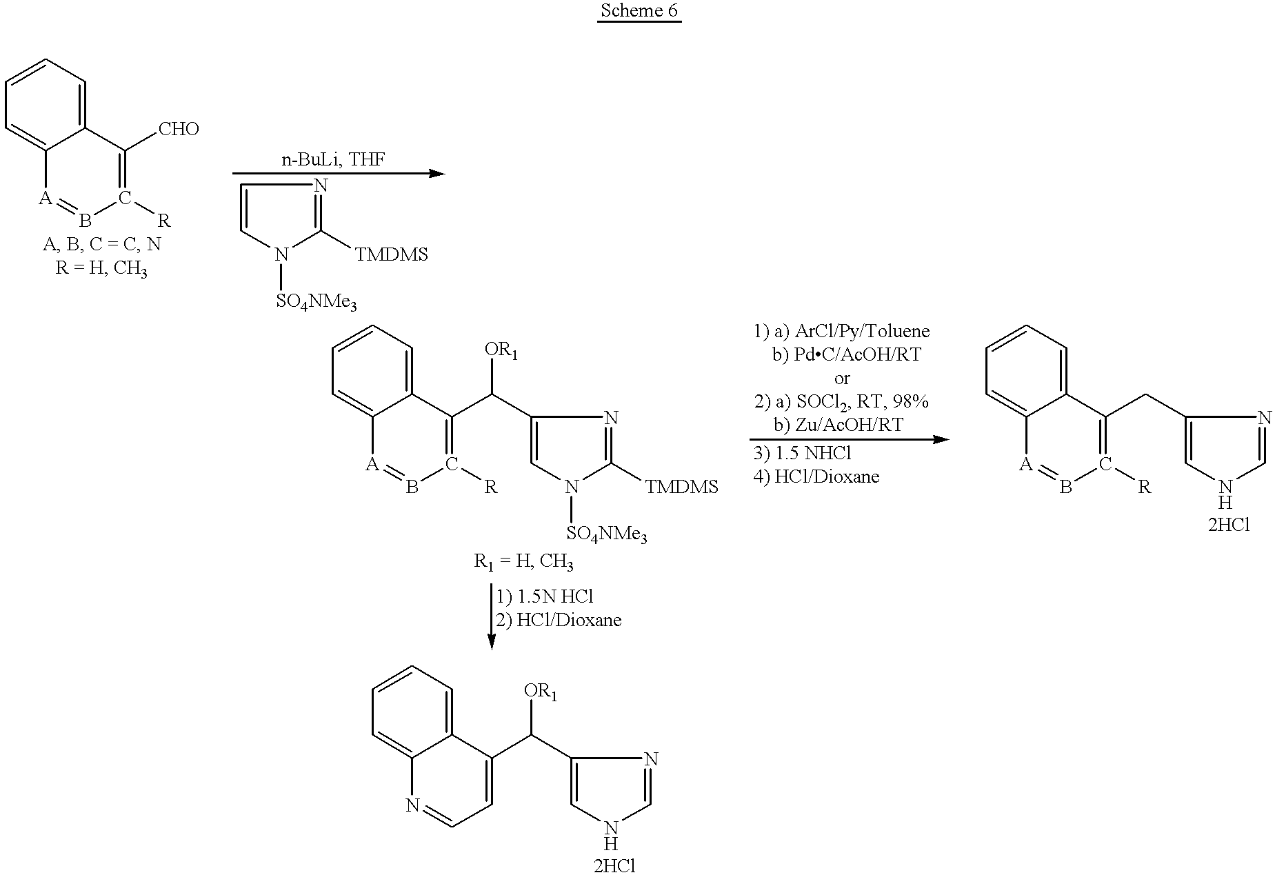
C1=CC=C2C(=C1)C([CHO])=C([R])B=[A]2.C1=CN([SO4NMe3])C([TMDMS])=N1.C1=CC=C2C(=C1)C(C(C1=CN([SO4NMe3])C([TMDMS])=N1)[OR1])=C([R])B=[A]2.C1=CC=C2C(=C1)C(CC1=CNC=N1)=C([R])B=[A]2.[2HCl].C1=CC=C2C(=C1)C(C(C1=CNC=N1)[OR1])=CC=N2.[2HCl]
